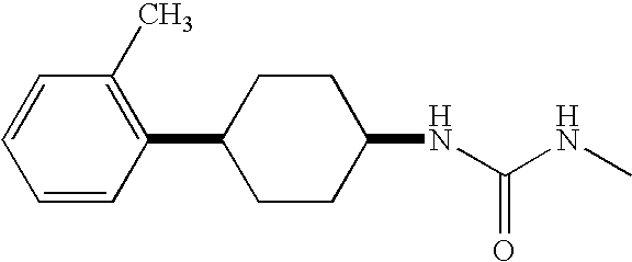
C1(NC(NC)=O)CCC(C2=C(C)C=CC=C2)CC1
